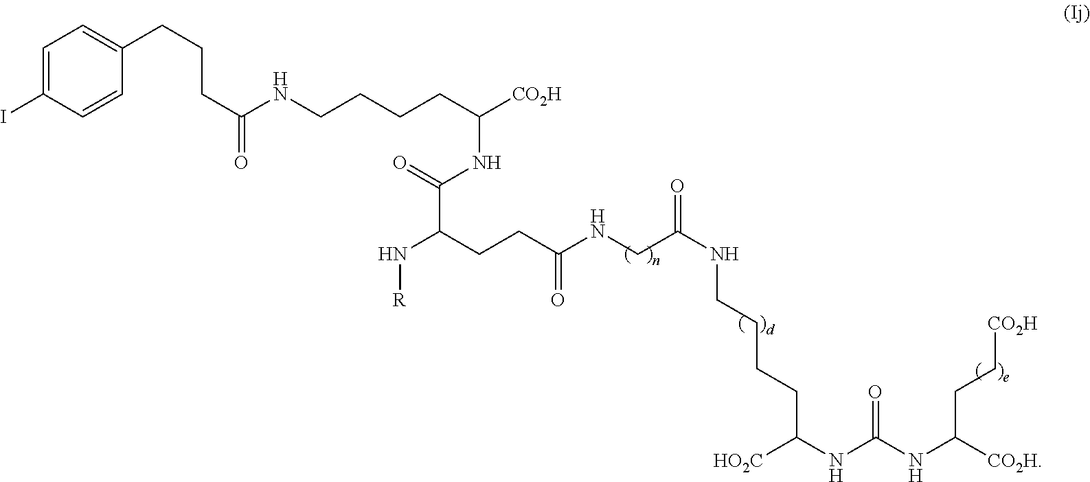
N(C(CCC(NCC(NCCCCC(NC(NC(CC[CO2H])[CO2H])=O)[HO2C])=O)=O)C(=O)NC([CO2H])CCCCNC(CCCC1=CC=C(I)C=C1)=O)[R]
